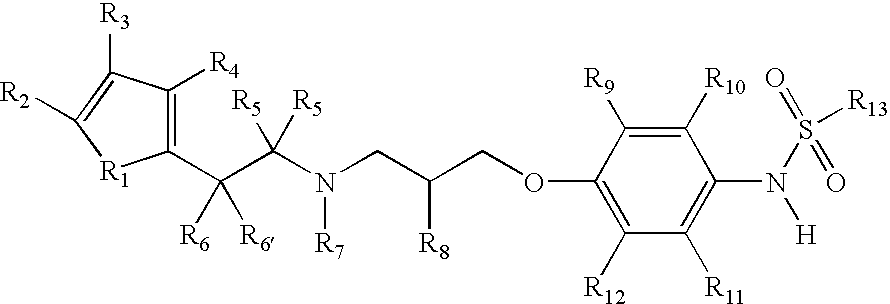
C1(C(C(N(CC(COC2=C([R12])C([R11])=C(N(S(=O)(=O)[R13])[H])C([R10])=C2[R9])[R8])[R7])([R5])[R5])([R6])[R6])=C([R4])C([R3])=C([R2])[R1]1
